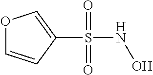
O1C=CC(S(=O)(=O)NO)=C1
